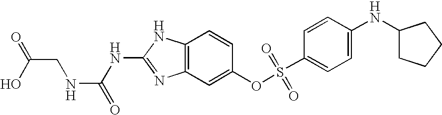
C12=C(C=C(OS(C3=CC=C(NC4CCCC4)C=C3)(=O)=O)C=C1)N=C(NC(=O)NCC(=O)O)N2
